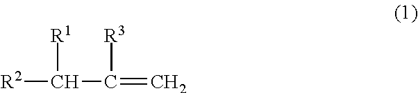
[R2]C(C(=C)[R3])[R1]
